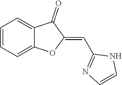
C1=CC=C2C(=C1)C(=O)C(=CC1=NC=CN1)O2
